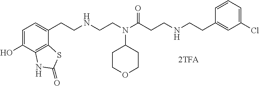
C1=C(O)C2=C(C(CCNCCN(C(CCNCCC3=CC(Cl)=CC=C3)=O)C3CCOCC3)=C1)SC(=O)N2
